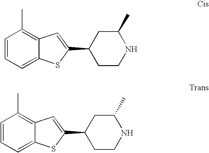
C1=CC=C2C(=C1C)C=C(C1CCNC(C)C1)S2.C1=CC=C2C(=C1C)C=C(C1CCNC(C)C1)S2
